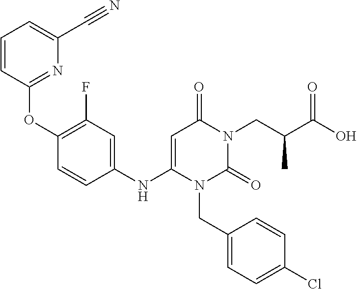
C1=CC(OC2=C(F)C=C(NC3=CC(=O)N(CC(C(O)=O)C)C(=O)N3CC3=CC=C(Cl)C=C3)C=C2)=NC(C#N)=C1
